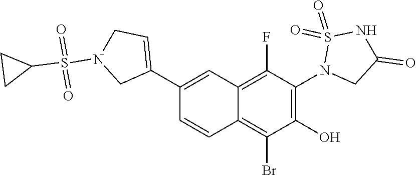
C1(C2=CCN(S(C3CC3)(=O)=O)C2)=CC2=C(F)C(N3CC(=O)NS3(=O)=O)=C(O)C(Br)=C2C=C1
